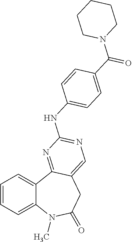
C1=CC=C2C(=C1)C1=NC(NC3=CC=C(C(N4CCCCC4)=O)C=C3)=NC=C1CC(=O)N2C
